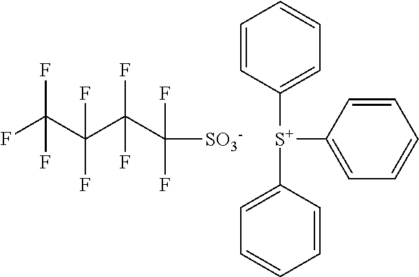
FC(C(C(C(F)(F)[SO3-])(F)F)(F)F)(F)F.C1([S+](C2=CC=CC=C2)C2=CC=CC=C2)=CC=CC=C1
